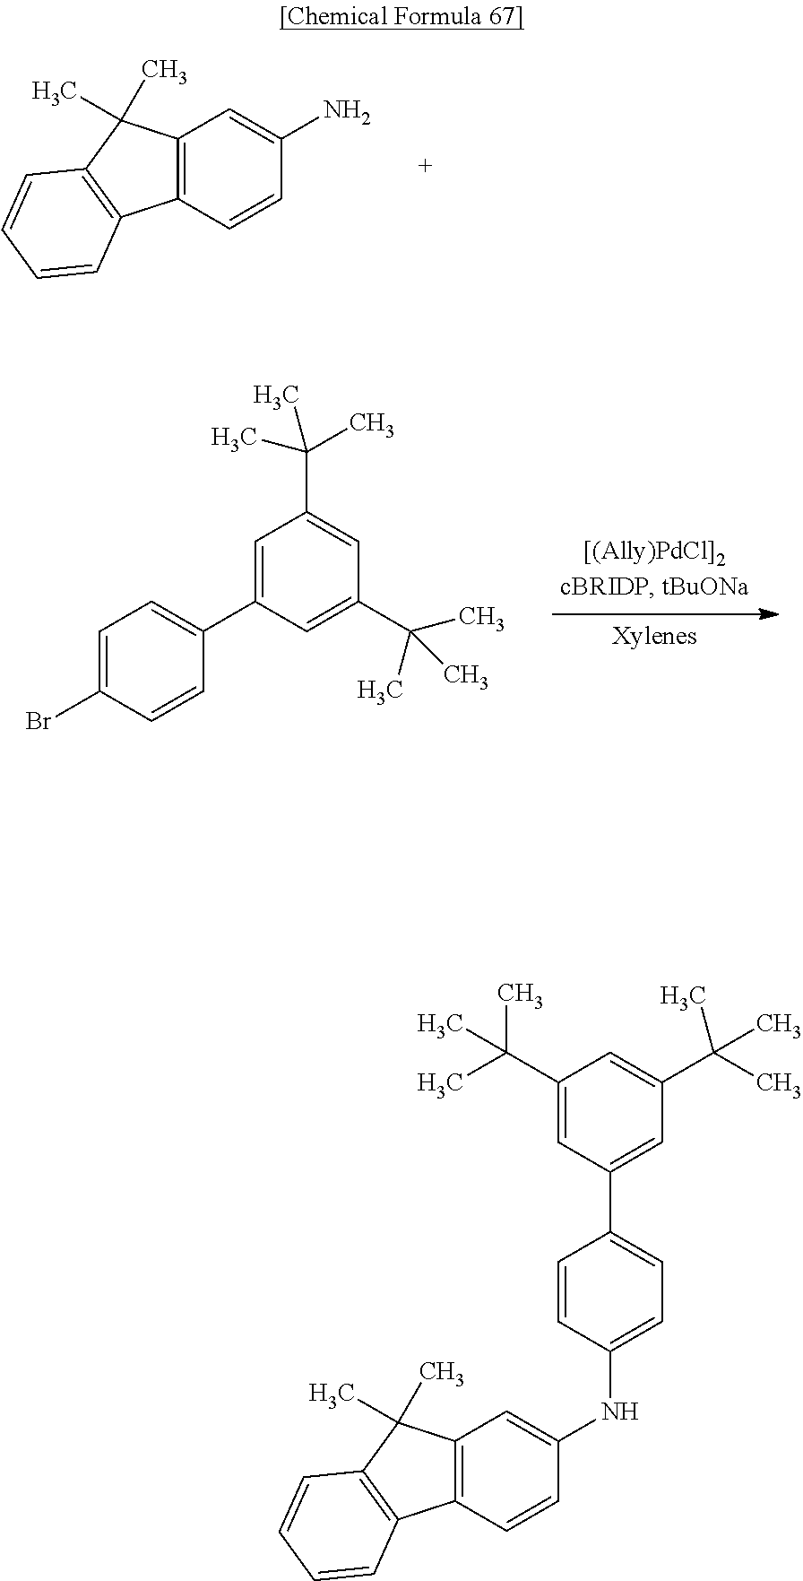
C12=C(C=CC(N)=C1)C1=C(C2(C)C)C=CC=C1.BrC1=CC=C(C2=CC(C(C)(C)C)=CC(C(C)(C)C)=C2)C=C1.C12=C(C=CC(NC3=CC=C(C4=CC(C(C)(C)C)=CC(C(C)(C)C)=C4)C=C3)=C1)C1=C(C2(C)C)C=CC=C1
